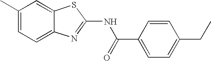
C1(C)=CC=C2C(=C1)SC(NC(=O)C1=CC=C(CC)C=C1)=N2
